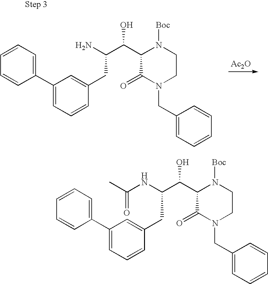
C1=C(CC(C(C2C(=O)N(CC3=CC=CC=C3)CCN2[Boc])O)NC(C)=O)C=CC=C1C1=CC=CC=C1.C1=C(CC(C(C2C(=O)N(CC3=CC=CC=C3)CCN2[Boc])O)N)C=CC=C1C1=CC=CC=C1.[Ac2O]
